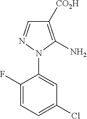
C1(F)=CC=C(Cl)C=C1N1C(N)=C([CO2H])C=N1
